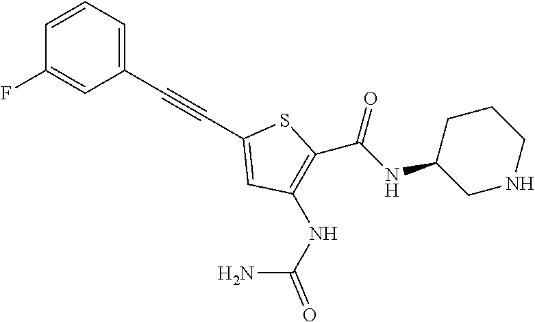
C1(NC(C2=C(NC(N)=O)C=C(C#CC3=CC=CC(F)=C3)S2)=O)CNCCC1
